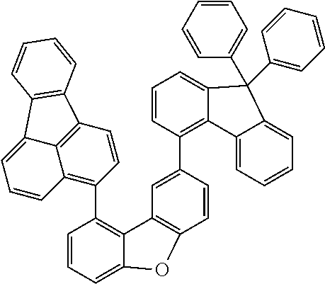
C1=CC=C2C(=C1C1=C3C4=C(C=C1)C1=C(C4=CC=C3)C=CC=C1)C1=C(C=CC(C3=C4C(=CC=C3)C(C3=CC=CC=C3)(C3=CC=CC=C3)C3=CC=CC=C43)=C1)O2
